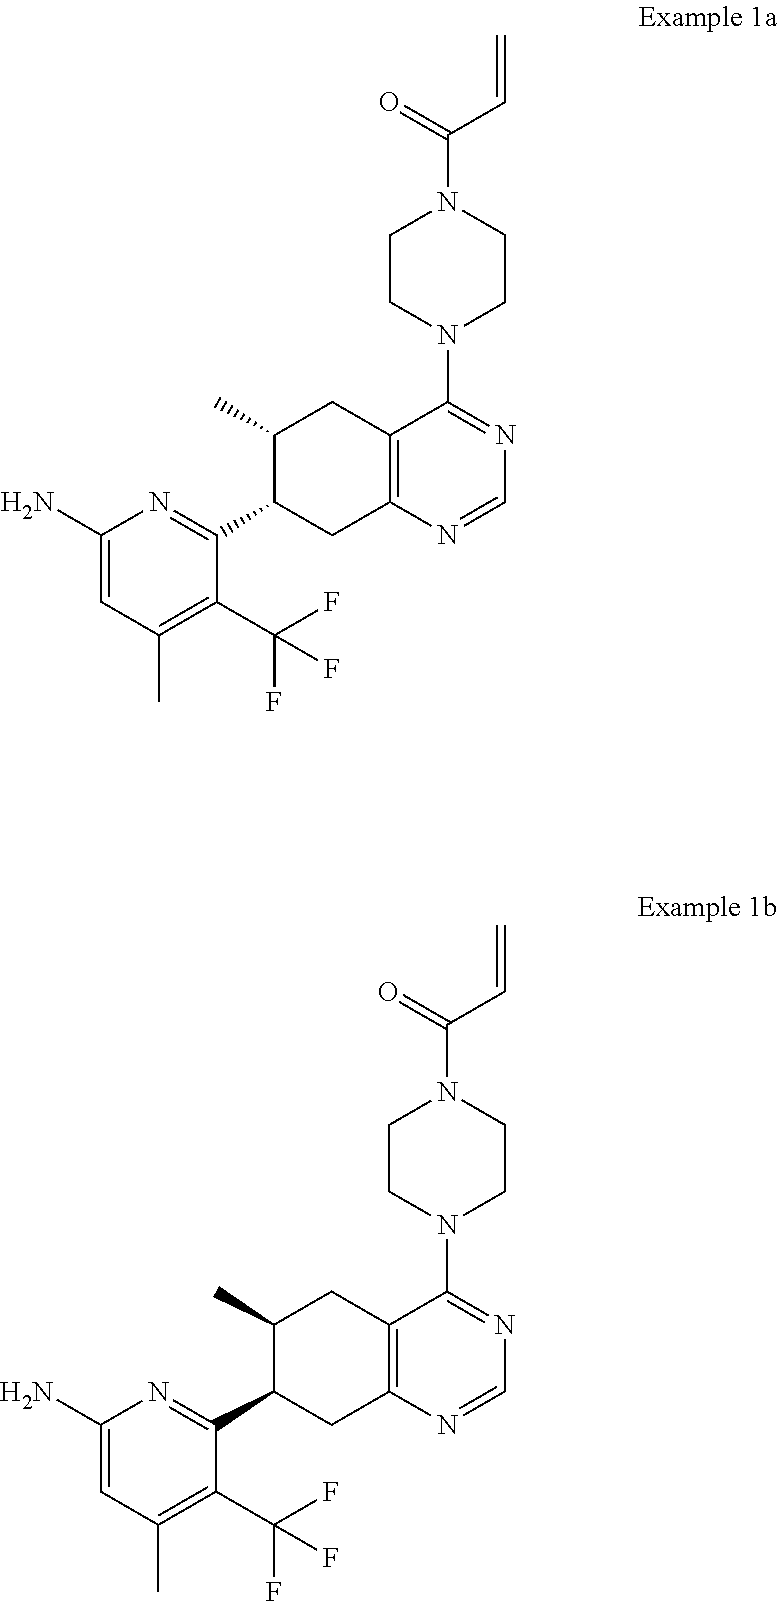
C1=NC2=C(CC(C)C(C3=NC(N)=CC(C)=C3C(F)(F)F)C2)C(N2CCN(C(C=C)=O)CC2)=N1.C1=NC2=C(CC(C)C(C3=NC(N)=CC(C)=C3C(F)(F)F)C2)C(N2CCN(C(C=C)=O)CC2)=N1
